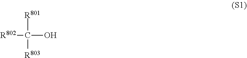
C(O)([R801])([R802])[R803]
